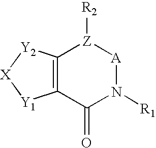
C12=C(C(=O)N([R1])[A][Z]1[R2])[Y1][X][Y2]2
